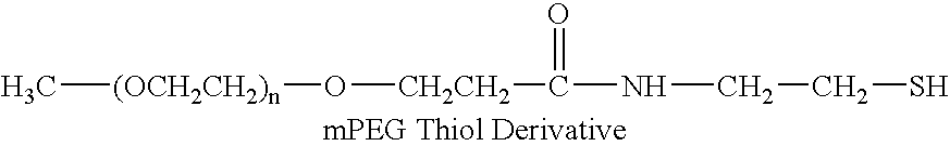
C[(OCH2CH2)n]O[CH2CH2]C(=O)NCCS
